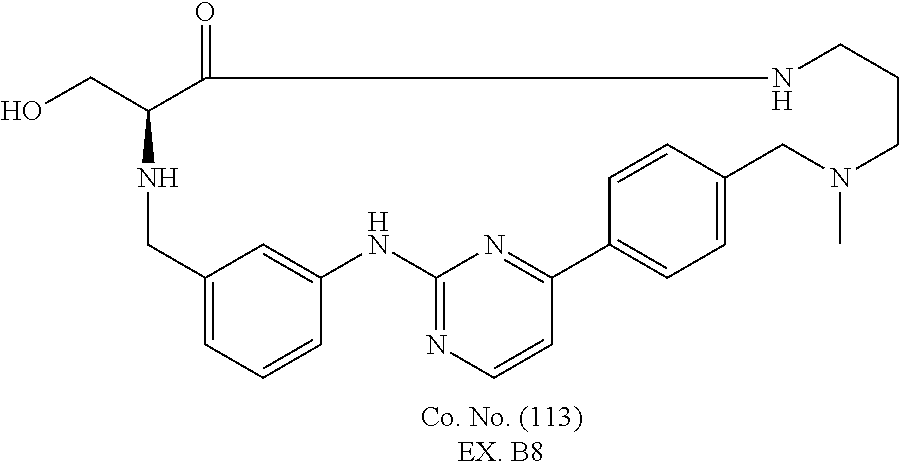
N1CC2=CC=CC(=C2)NC2=NC=CC(=N2)C2=CC=C(C=C2)CN(C)CCCNC(=O)C1CO
